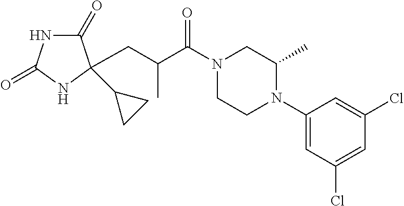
C1(=O)NC(=O)NC1(C1CC1)CC(C(N1CCN(C2=CC(Cl)=CC(Cl)=C2)C(C)C1)=O)C
